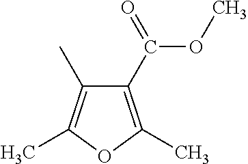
C1(C(=O)OC)=C(C)OC(C)=C1C
